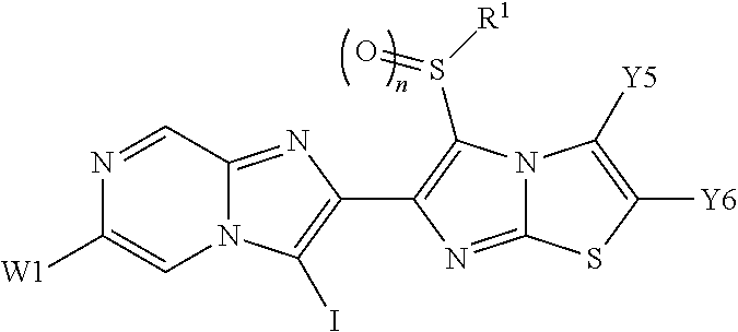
N1=CC2=NC(C3=C(S([R1])=O)N4C(=N3)SC([Y6])=C4[Y5])=C(I)N2C=C1[W1]
